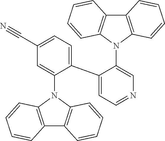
C12=C(N(C3=CN=CC=C3C3=CC=C(C#N)C=C3N3C4=C(C5=C3C=CC=C5)C=CC=C4)C3=C1C=CC=C3)C=CC=C2
